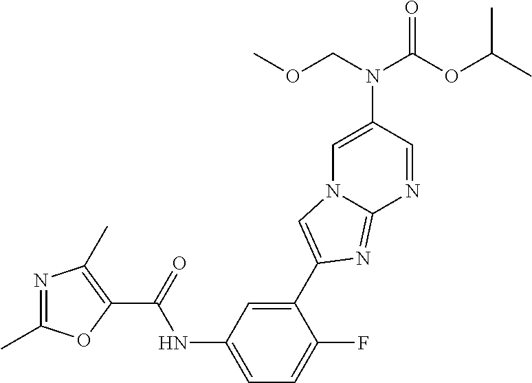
N1=C(C)OC(C(=O)NC2=CC=C(F)C(C3=CN4C=C(N(COC)C(OC(C)C)=O)C=NC4=N3)=C2)=C1C
